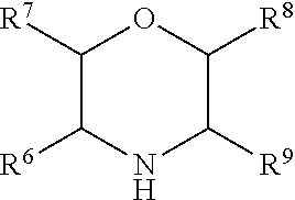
C1([R7])C([R6])NC([R9])C([R8])O1
